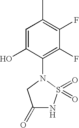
C1=C(O)C(N2CC(=O)NS2(=O)=O)=C(F)C(F)=C1C
